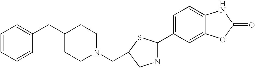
C1=CC=CC(CC2CCN(CC3SC(C4=CC=C5C(=C4)OC(=O)N5)=NC3)CC2)=C1
